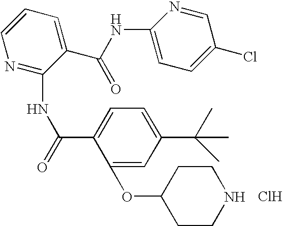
C1=CN=C(NC(C2=CC=C(C(C)(C)C)C=C2OC2CCNCC2)=O)C(C(=O)NC2=CC=C(Cl)C=N2)=C1.Cl
